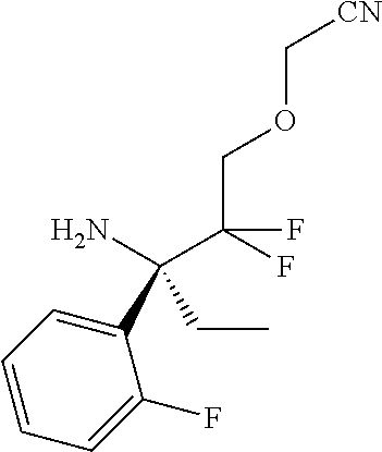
C(C(F)(COC[CN])F)(C1=CC=CC=C1F)(CC)N
